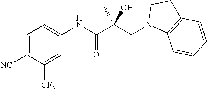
C1=C([NC])C([CF3])=CC(NC(C(CN2C3=C(CC2)C=CC=C3)(C)O)=O)=C1
